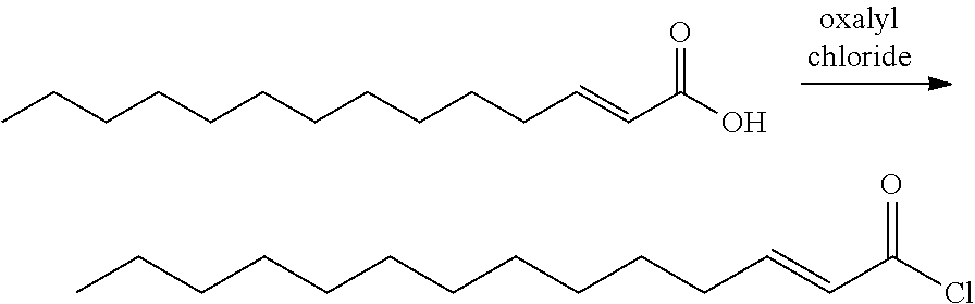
CCCCCCCCCCCC=CC(O)=O.CCCCCCCCCCCC=CC(Cl)=O
